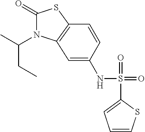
C1(=O)N(C(C)CC)C2=C(S1)C=CC(NS(C1=CC=CS1)(=O)=O)=C2
